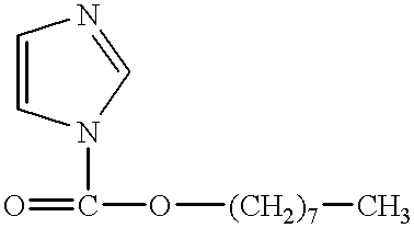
C1=CN(C(=O)O[(CH2)7]C)C=N1
